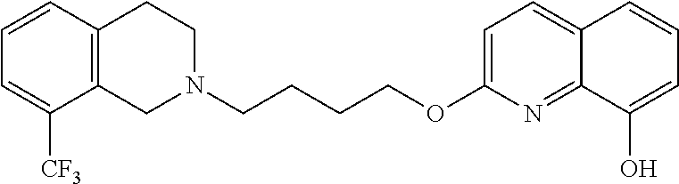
C1N(CCCCOC2=CC=C3C(=N2)C(O)=CC=C3)CCC2=C1C([CF3])=CC=C2
